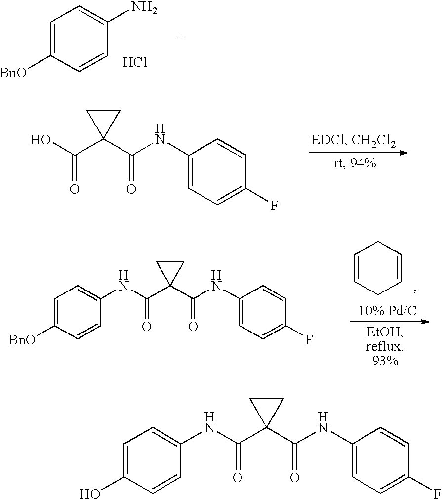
C1=C([BnO])C=CC(N)=C1.Cl.OC(C1(C(NC2=CC=C(F)C=C2)=O)CC1)=O.C1=CCC=CC1.C1=C([BnO])C=CC(NC(C2(C(NC3=CC=C(F)C=C3)=O)CC2)=O)=C1.C1=C(O)C=CC(NC(C2(C(NC3=CC=C(F)C=C3)=O)CC2)=O)=C1
